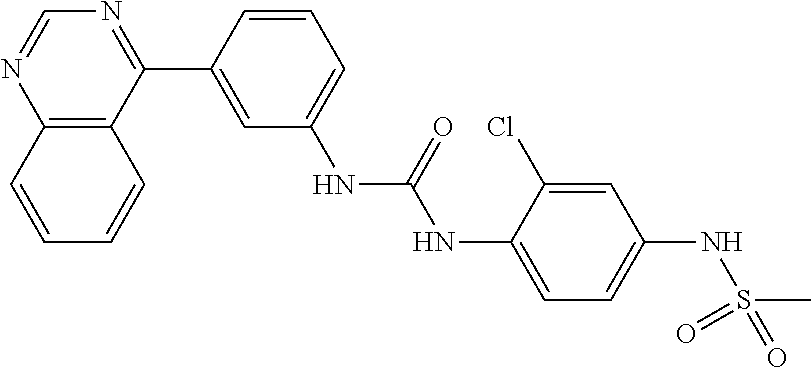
C12=C(C(C3=CC(NC(NC4=CC=C(NS(C)(=O)=O)C=C4Cl)=O)=CC=C3)=NC=N1)C=CC=C2
